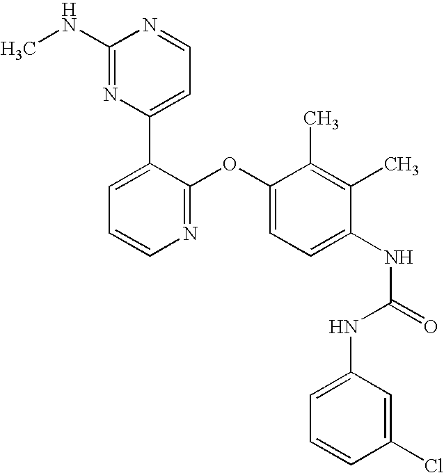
C1(NC)=NC(C2=CC=CN=C2OC2=CC=C(NC(=O)NC3=CC=CC(Cl)=C3)C(C)=C2C)=CC=N1
